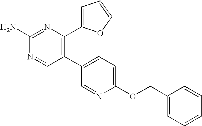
C1(N)=NC(C2=CC=CO2)=C(C2=CC=C(OCC3=CC=CC=C3)N=C2)C=N1
